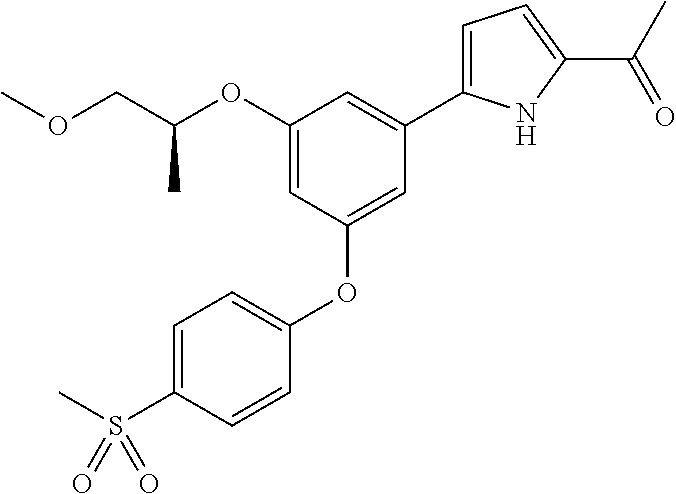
C1(OC(COC)C)=CC(OC2=CC=C(S(C)(=O)=O)C=C2)=CC(C2=CC=C(C(C)=O)N2)=C1
